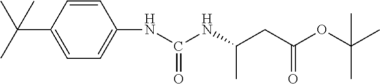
C1=CC(C(C)(C)C)=CC=C1NC(NC(CC(OC(C)(C)C)=O)C)=O
